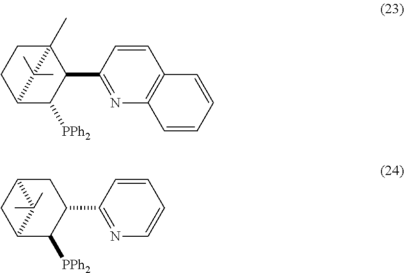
C1(C2=NC3=C(C=C2)C=CC=C3)C2(C)CCC(C1[PPh2])C2(C)C.C1(C2=NC=CC=C2)CC2CC(C1[PPh2])C2(C)C
